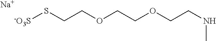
[-O3S]SCCOCCOCCNC.[Na]
